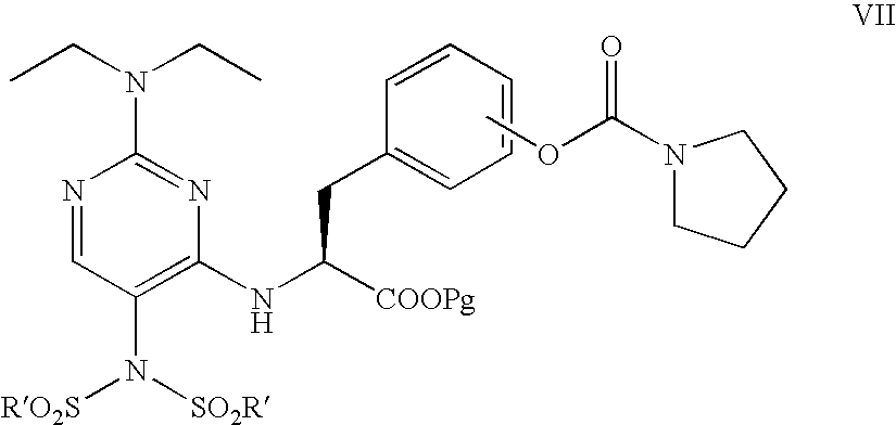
N1=CC(N([SO2R])[RO2S])=C(NC([COOPg])CC2=CC=CC=C2)N=C1N(CC)CC.COC(=O)N1CCCC1
